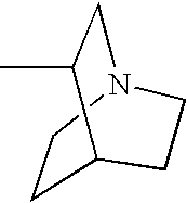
C1CN2CC(C)C1CC2
